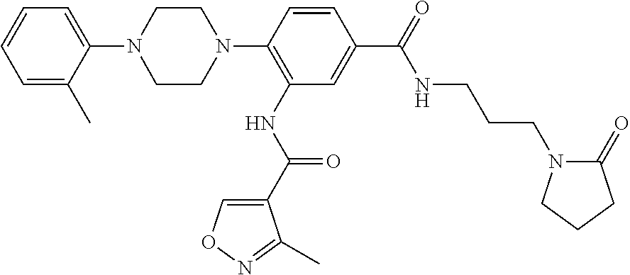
C1=C(C)C(N2CCN(C3=C(NC(C4=CON=C4C)=O)C=C(C(=O)NCCCN4C(=O)CCC4)C=C3)CC2)=CC=C1
